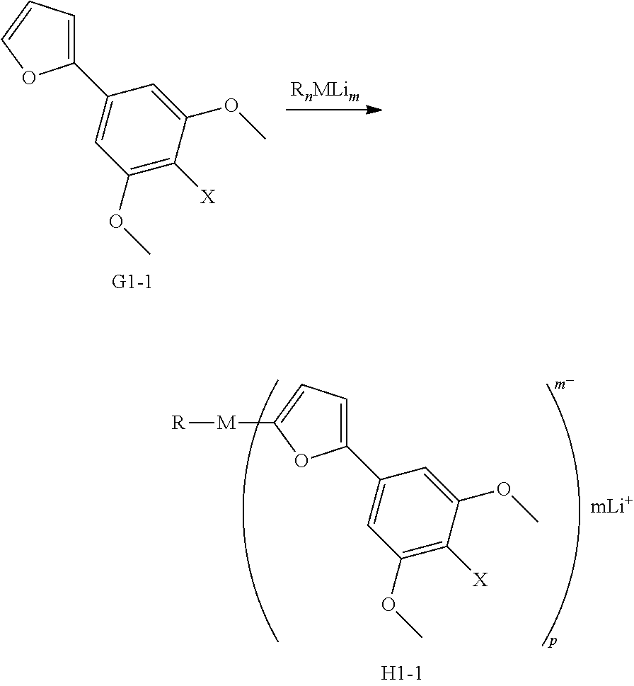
C1(C2=CC(OC)=C([X])C(OC)=C2)=CC=CO1.C1(C2=CC(OC)=C([X])C(OC)=C2)=CC=C([M][R])O1
